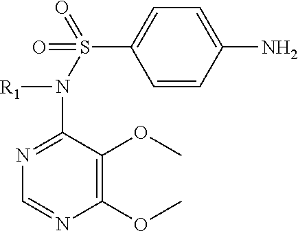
C1=CC(N)=CC=C1S(N([R1])C1=NC=NC(OC)=C1OC)(=O)=O
